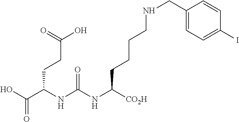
OC(C(NC(NC([CO2H])CCCCNCC1=CC=C(I)C=C1)=O)CCC(=O)O)=O
